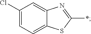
C1(Cl)=CC=C2C(=C1)N=C(*)S2
